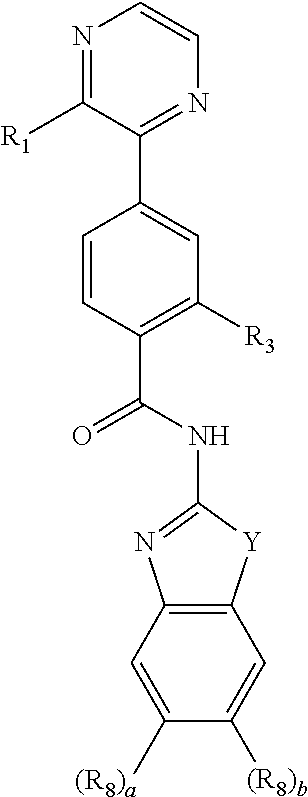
C1(C2=CC([R3])=C(C(NC3=NC4=C([Y]3)C=C([(R8)b])C([(R8)a])=C4)=O)C=C2)=NC=CN=C1[R1]
